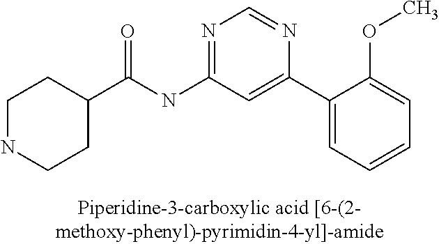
C1NCCC(C(NC2=NC=NC(C3=CC=CC=C3OC)=C2)=O)C1
